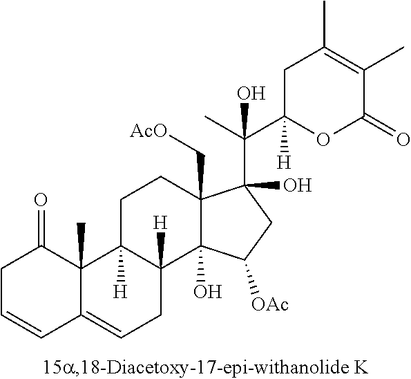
C1C=CC2=CCC3([H])C([H])(C2(C)C1=O)CCC1(C[AcO])C3(O)C([OAc])CC1(C(C)(C1([H])OC(=O)C(C)=C(C)C1)O)O
